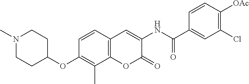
N1(C)CCC(OC2=C(C)C3=C(C=C2)C=C(NC(=O)C2=CC(Cl)=C([OAc])C=C2)C(=O)O3)CC1
